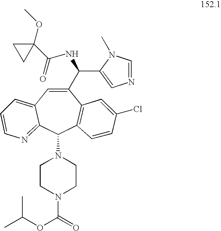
C1(C(NC(C2(OC)CC2)=O)C2=CN=CN2C)=CC2=CC=CN=C2C(N2CCN(C(=O)OC(C)C)CC2)C2=C1C=C(Cl)C=C2
